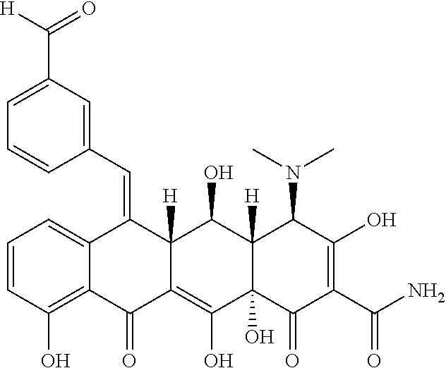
C1=CC(O)=C2C(=C1)C(=CC1=CC(C(=O)[H])=CC=C1)C1([H])C(=C(O)C3(O)C([H])(C1O)C(N(C)C)C(O)=C(C(N)=O)C3=O)C2=O
